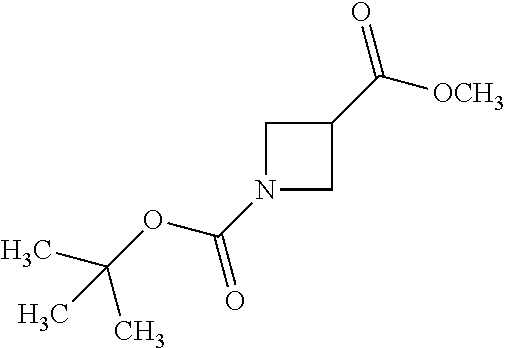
N1(C(OC(C)(C)C)=O)CC(C([OCH3])=O)C1
